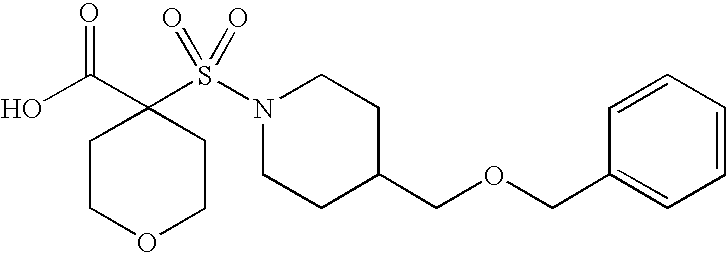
C1COCCC1(C(=O)O)S(N1CCC(COCC2=CC=CC=C2)CC1)(=O)=O
